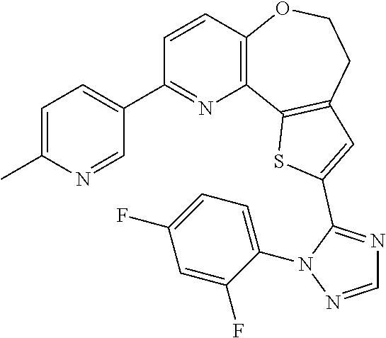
C1=CC2=C(N=C1C1=CC=C(C)N=C1)C1=C(CCO2)C=C(C2=NC=NN2C2=CC=C(F)C=C2F)S1
